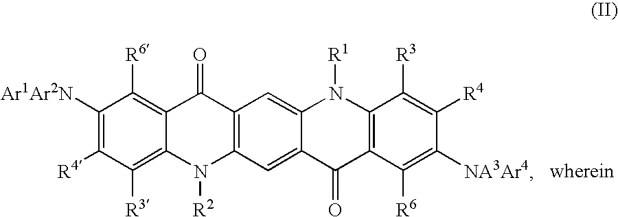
C1([Ar1Ar2N])=C([R4])C([R3])=C2C(=C1[R6])C(=O)C1=C(N2[R2])C=C2C(=C1)N([R1])C1=C(C2=O)C([R6])=C([NA3Ar4])C([R4])=C1[R3]
